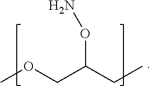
O(C(CC)COC)N
